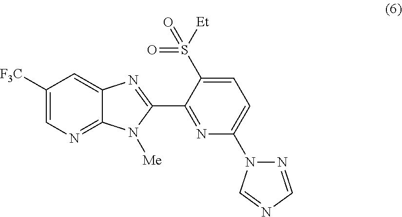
C1([F3C])=CN=C2C(=C1)N=C(C1=NC(N3N=CN=C3)=CC=C1S([Et])(=O)=O)N2[Me]
